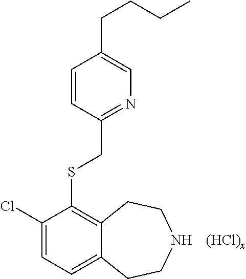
C1=CC(CSC2=C3C(=CC=C2Cl)CCNCC3)=NC=C1CCCC
